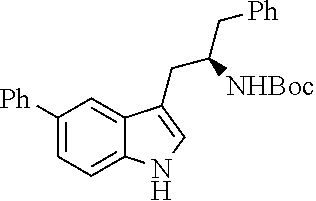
C1([Ph])=CC=C2C(=C1)C(CC(C[Ph])[NHBoc])=CN2
